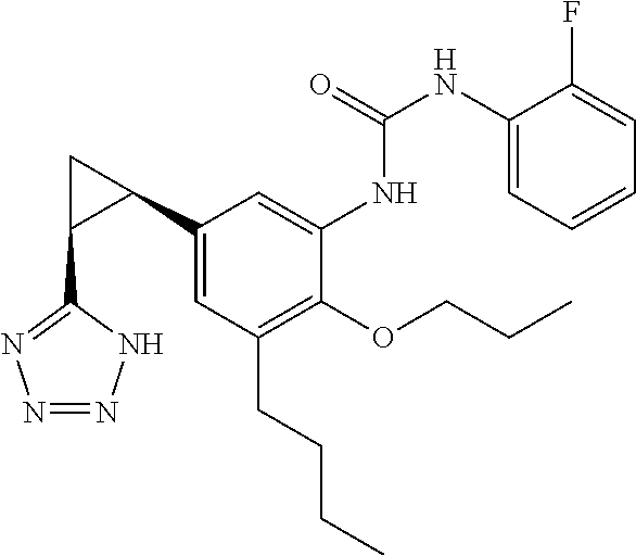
C1(NC(NC2=CC(C3CC3C3=NN=NN3)=CC(CCCC)=C2OCCC)=O)=CC=CC=C1F
